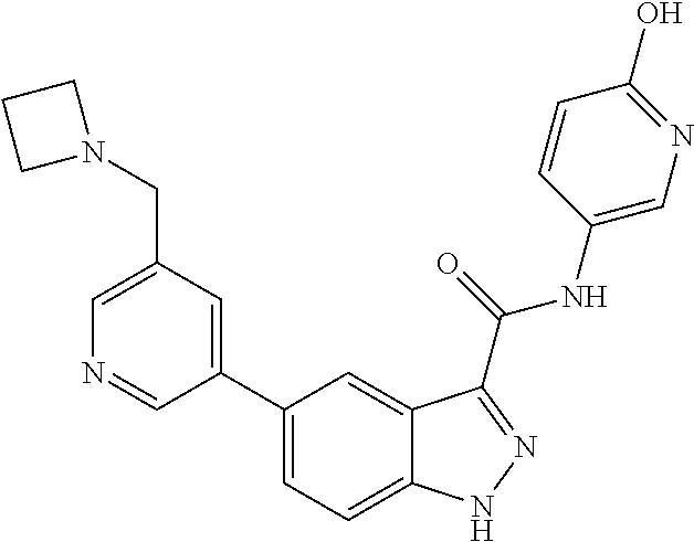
C1(CN2CCC2)=CN=CC(C2=CC=C3C(=C2)C(C(NC2=CN=C(O)C=C2)=O)=NN3)=C1
